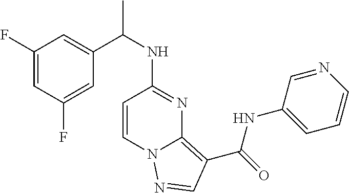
C1(F)=CC(F)=CC(C(NC2=NC3=C(C(=O)NC4=CC=CN=C4)C=NN3C=C2)C)=C1
